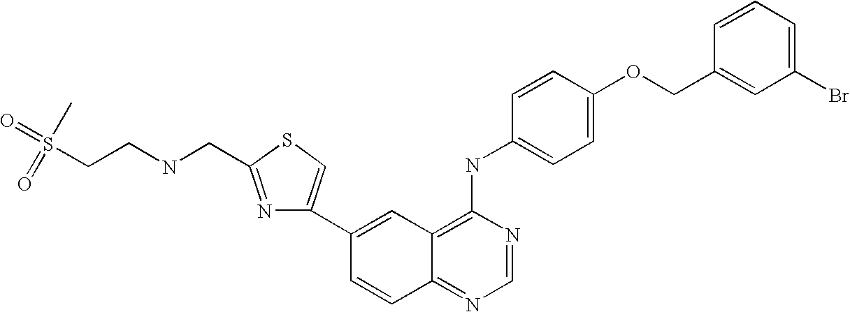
C1=NC(NC2=CC=C(OCC3=CC(Br)=CC=C3)C=C2)=C2C(=N1)C=CC(C1=CSC(CNCCS(=O)(C)=O)=N1)=C2
